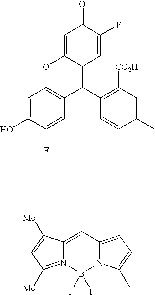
C1=C(O)C(F)=CC2=C1OC1=CC(=O)C(F)=CC1=C2C1=C([CO2H])C=C(C)C=C1.B1(F)(F)N2C(=CC=C2C)C=C2N1=C([Me])C=C2[Me]
